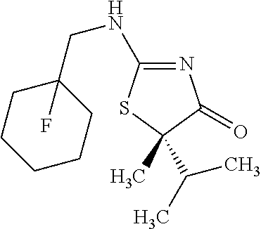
N1=C(NCC2(F)CCCCC2)SC(C)(C(C)C)C1=O
